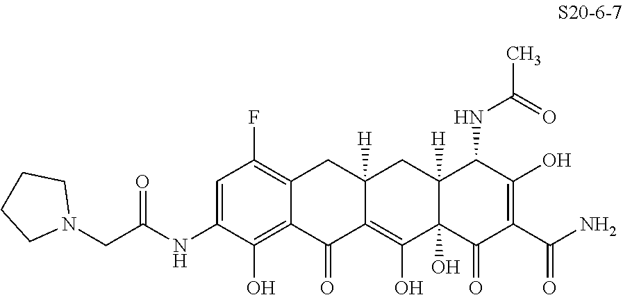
C1=C(NC(CN2CCCC2)=O)C(O)=C2C(=C1F)CC1([H])C(=C(O)C3(O)C([H])(C1)C(NC(=O)C)C(O)=C(C(N)=O)C3=O)C2=O
